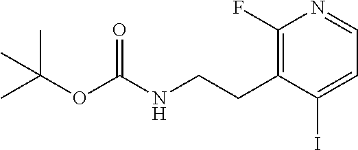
C1(F)=C(CCNC(OC(C)(C)C)=O)C(I)=CC=N1
